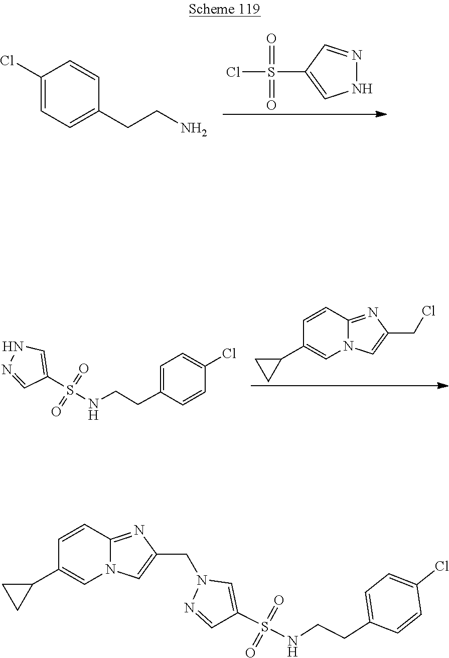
ClS(C1=CNN=C1)(=O)=O.C1(Cl)=CC=C(CCN)C=C1.C1=CC2=NC(CCl)=CN2C=C1C1CC1.N1N=CC(S(NCCC2=CC=C(Cl)C=C2)(=O)=O)=C1.C1=CC2=NC(CN3N=CC(S(NCCC4=CC=C(Cl)C=C4)(=O)=O)=C3)=CN2C=C1C1CC1
